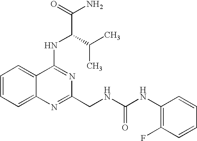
C12=CC=CC=C1N=C(CNC(NC1=C(F)C=CC=C1)=O)N=C2NC(C(N)=O)C(C)C
